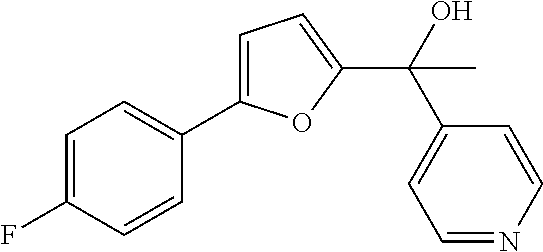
C1=C(F)C=CC(C2=CC=C(C(C)(C3=CC=NC=C3)O)O2)=C1
